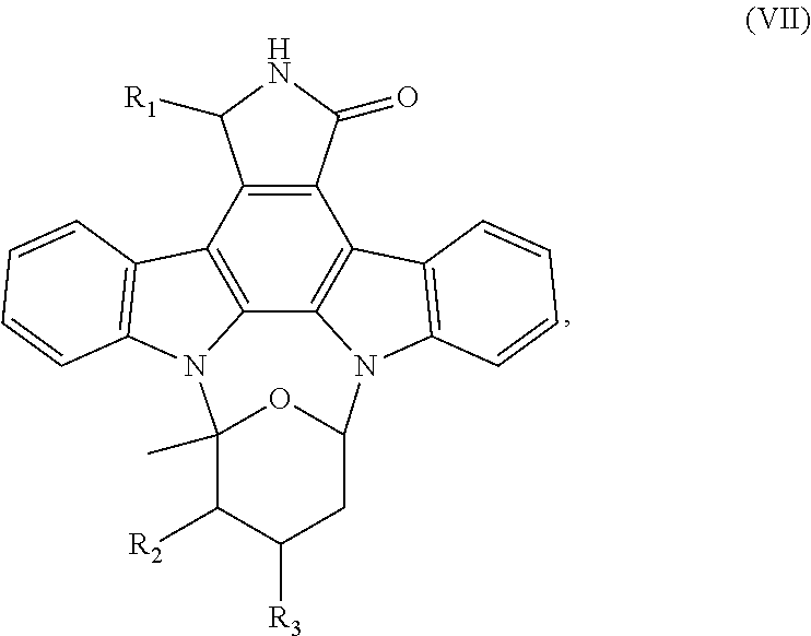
C12=C(C3=C4C5=C1C1=C(N5C5CC([R3])C([R2])C(C)(N4C4=C3C=CC=C4)O5)C=CC=C1)C([R1])NC2=O
